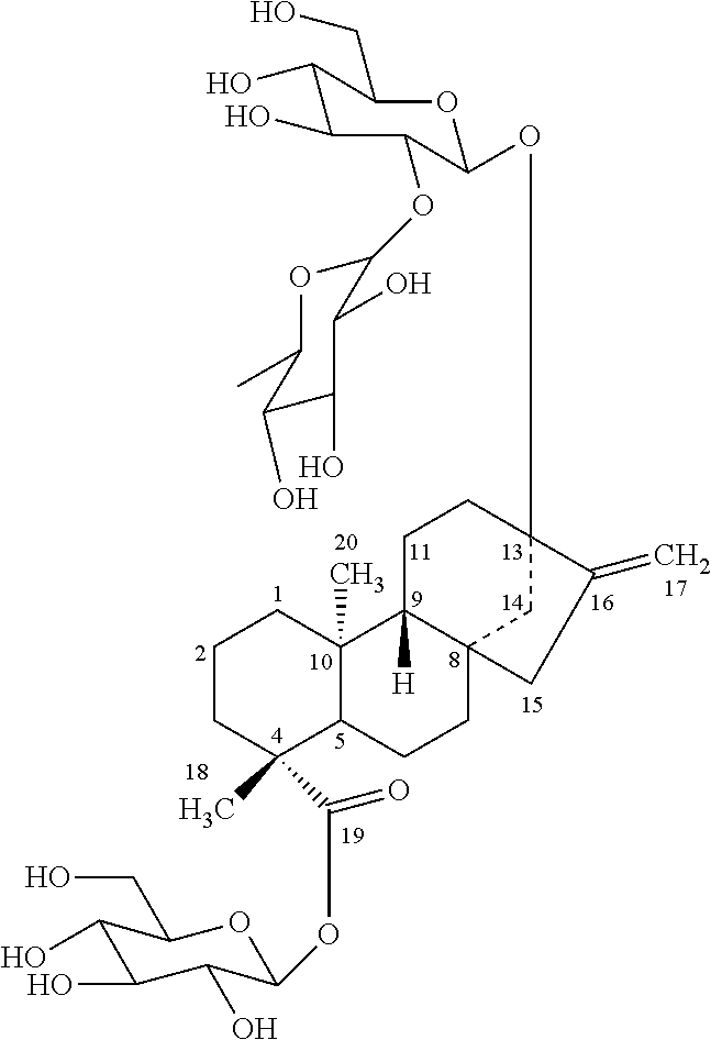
C1CC(C)(C(=O)OC2OC(CO)C(O)C(O)C2O)C2C(C)(C1)C1([H])C3(CC2)CC(OC2OC(CO)C(O)C(O)C2OC2OC(C)C(O)C(O)C2O)(CC1)C(=C)C3
